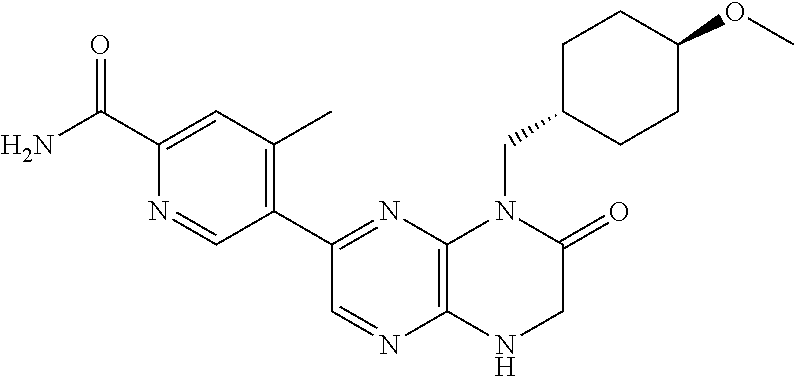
C12=C(N=C(C3=C(C)C=C(C(=O)N)N=C3)C=N1)N(CC1CCC(OC)CC1)C(=O)CN2
